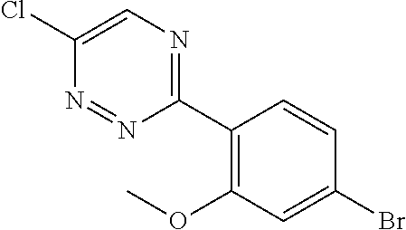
C1(OC)=C(C2=NC=C(Cl)N=N2)C=CC(Br)=C1
